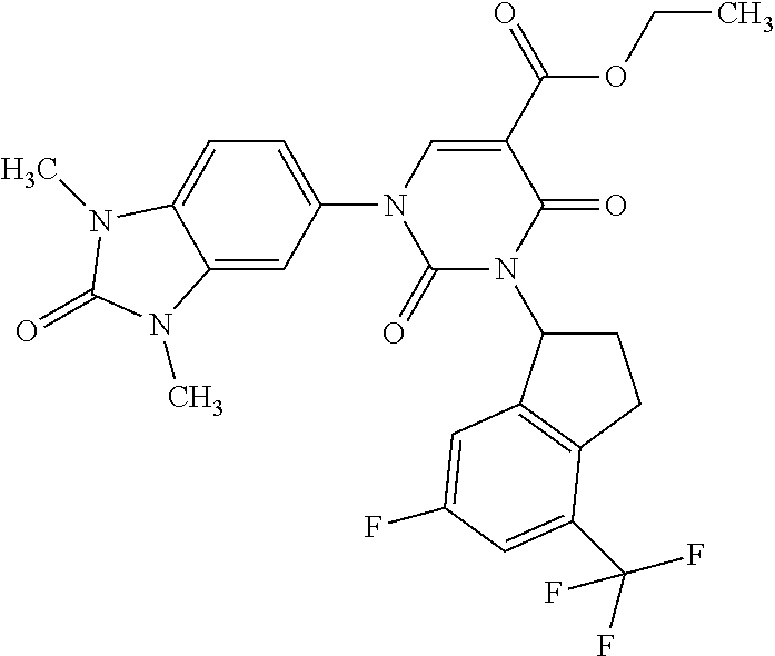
C1(=O)N(C2CCC3=C2C=C(F)C=C3C(F)(F)F)C(=O)C(C(OCC)=O)=CN1C1=CC=C2C(=C1)N(C)C(=O)N2C
